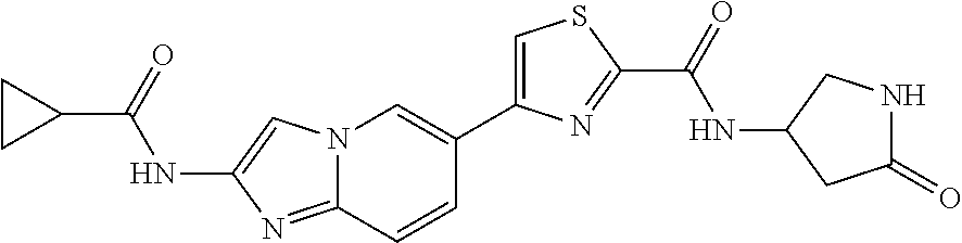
N12C(=NC(NC(C3CC3)=O)=C1)C=CC(C1=CSC(C(=O)NC3CC(=O)NC3)=N1)=C2
